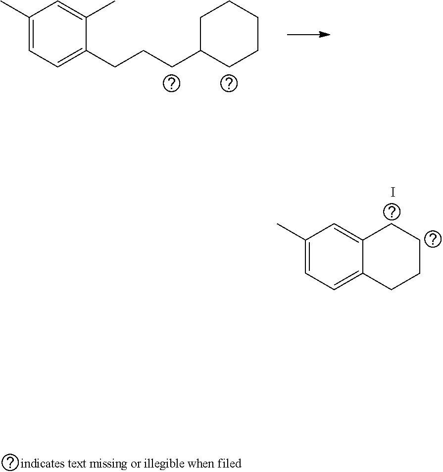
C1(C)=CC=C(CCCC2CCCCC2)C(C)=C1.C1(C)=CC=C2C(=C1)CCCC2.I
